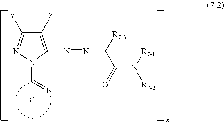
C1([Z])=C(N=NC(C(=O)N([R7-2])[R7-1])[R7-3])N(C=N)N=C1[Y]
